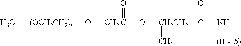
C[(OCH2CH2)n]OC.C(=O)O[CH2CH2](C)C(=O)N[(IL-15)]
